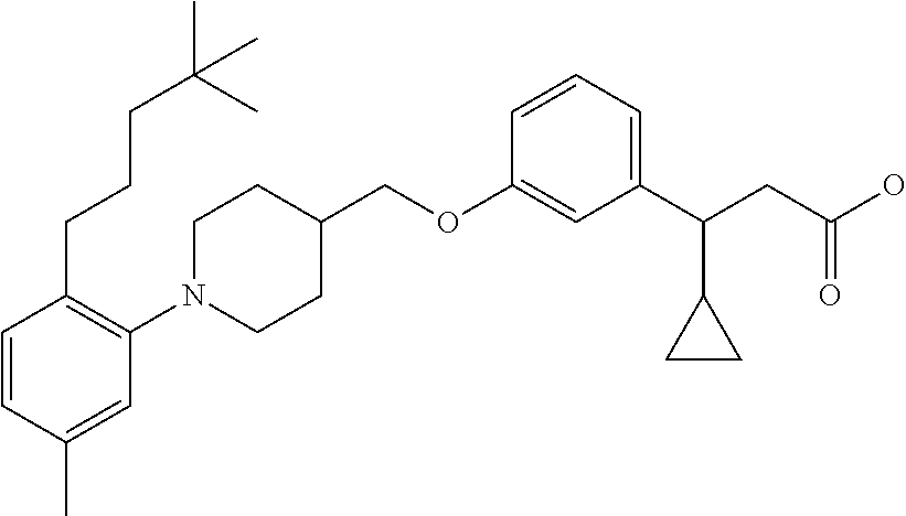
C1(OCC2CCN(C3=C(CCCC(C)(C)C)C=CC(C)=C3)CC2)=CC(C(CC(O)=O)C2CC2)=CC=C1
